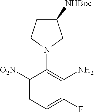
C1([O2N])=CC=C(F)C(N)=C1N1CC([NHBoc])CC1
